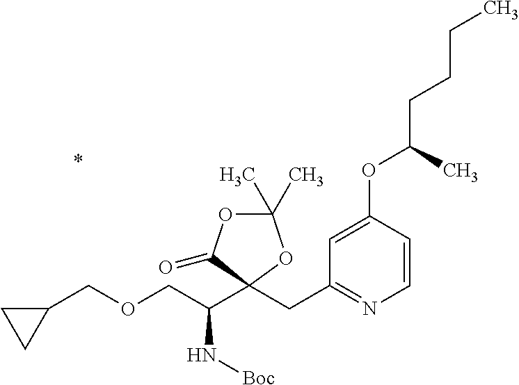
C1(C)(C)OC(=O)C(CC2=NC=CC(OC(CCCC)C)=C2)(C(COCC2CC2)N[Boc])O1
